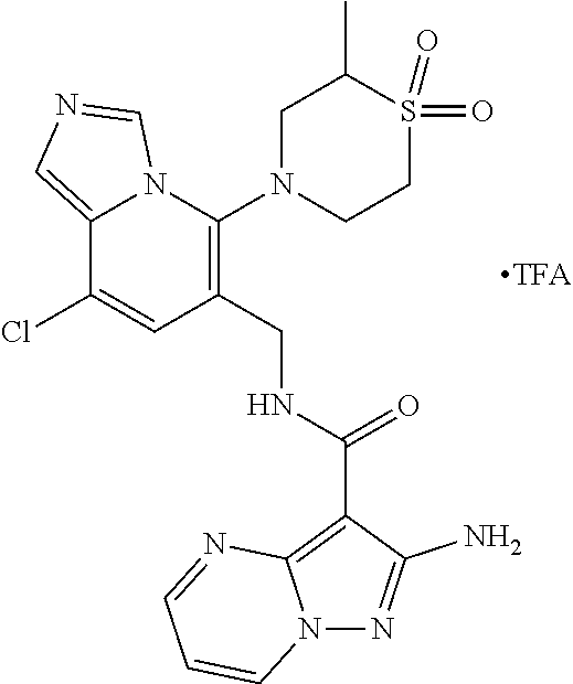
C1(CNC(C2=C3N(N=C2N)C=CC=N3)=O)=C(N2CCS(=O)(=O)C(C)C2)N2C(=CN=C2)C(Cl)=C1
